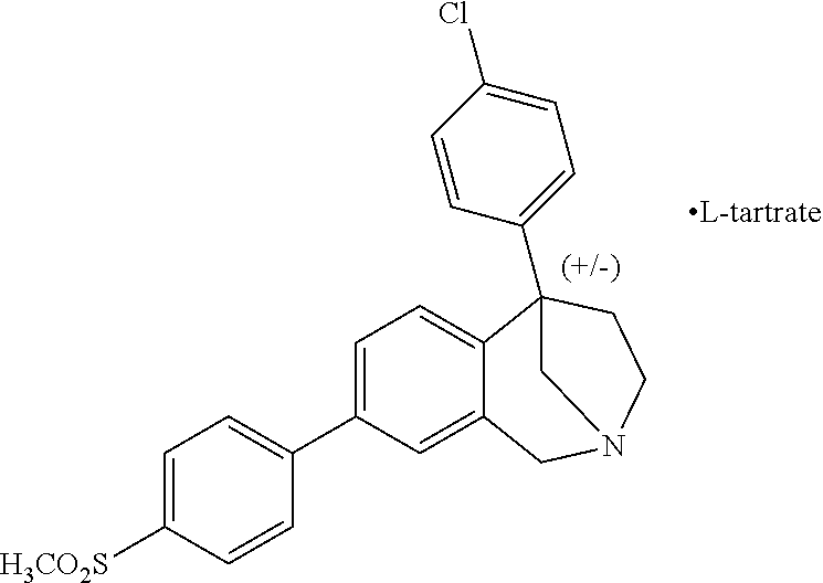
C1=C(C2=CC=C([H3CO2S])C=C2)C=C2C(=C1)C1(C3=CC=C(Cl)C=C3)CCN(C2)C1
